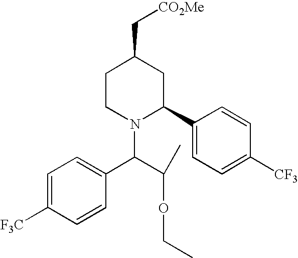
C1CN(C(C(OCC)C)C2=CC=C([F3C])C=C2)C(C2=CC=C([CF3])C=C2)CC1C[CO2Me]
